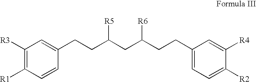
C1([R3])=C([R1])C=CC(CCC(CC(CCC2=CC=C([R2])C([R4])=C2)[R6])[R5])=C1
